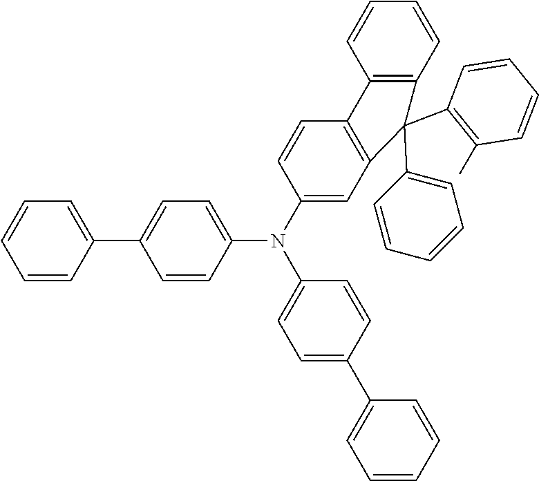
C1=CC=CC(C2=CC=C(N(C3=CC4=C(C=C3)C3=C(C=CC=C3)C4(C3=CC=CC=C3)C3=C(C)C=CC=C3)C3=CC=C(C4=CC=CC=C4)C=C3)C=C2)=C1
